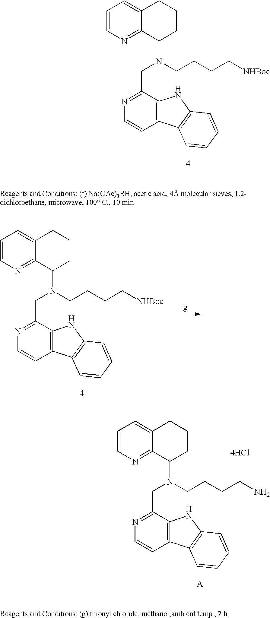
C1=CN=C2C(=C1)CCCC2N(CCCCN)CC1=NC=CC2=C1NC1=C2C=CC=C1.[4HCl].C1=CN=C2C(=C1)CCCC2N(CCCC[NHBoc])CC1=NC=CC2=C1NC1=C2C=CC=C1.C1=CN=C2C(=C1)CCCC2N(CCCC[NHBoc])CC1=NC=CC2=C1NC1=C2C=CC=C1
